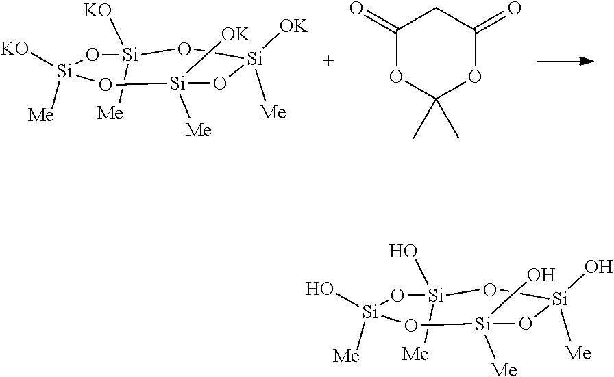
C1(=O)OC(C)(C)OC(=O)C1.[KO][Si]1([Me])O[Si]([KO])([Me])O[Si]([Me])([OK])O[Si]([OK])([Me])O1.O[Si]1([Me])O[Si](O)([Me])O[Si]([Me])(O)O[Si](O)([Me])O1
